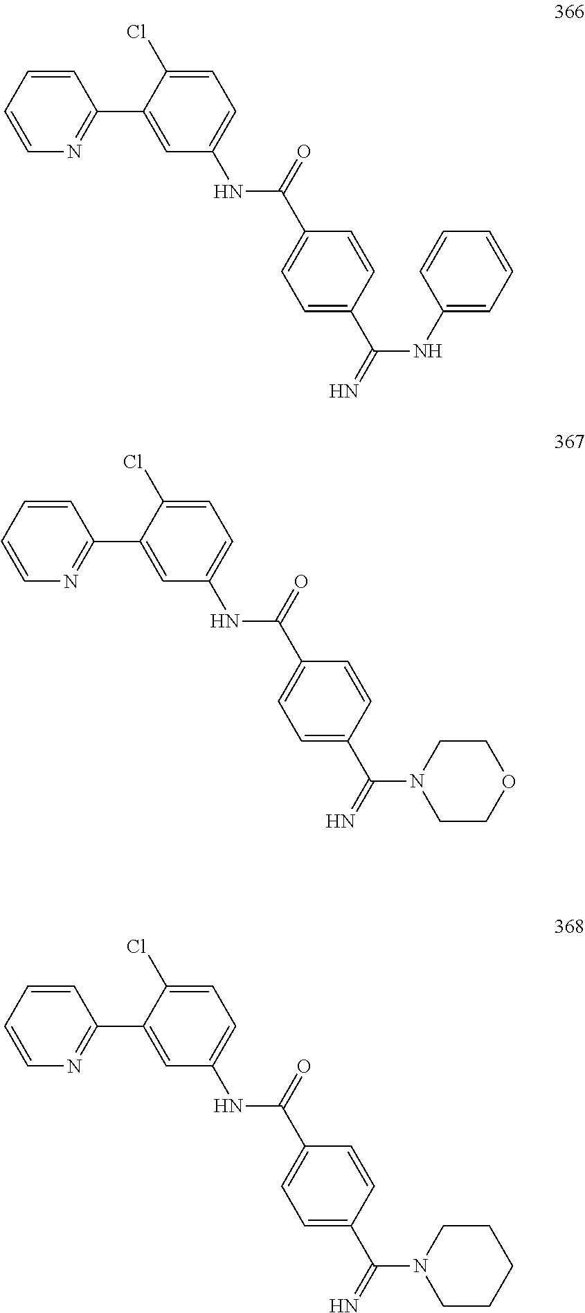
C1=CC=CN=C1C1=CC(NC(C2=CC=C(C(NC3=CC=CC=C3)=N)C=C2)=O)=CC=C1Cl.C1=CC=CN=C1C1=CC(NC(C2=CC=C(C(N3CCOCC3)=N)C=C2)=O)=CC=C1Cl.C1=CC=CN=C1C1=CC(NC(C2=CC=C(C(N3CCCCC3)=N)C=C2)=O)=CC=C1Cl
